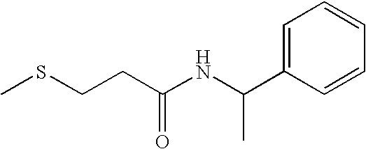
CSCCC(NC(C1=CC=CC=C1)C)=O
